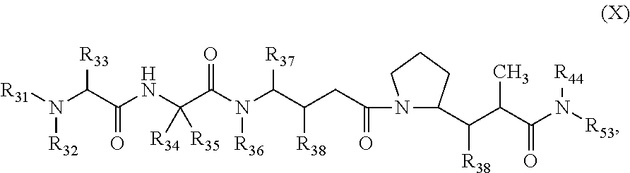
[R31]N(C(C(NC(C(N(C(C(CC(=O)N1C(C(C(C(N([R53])[R44])=O)C)[R38])CCC1)[R38])[R37])[R36])=O)([R34])[R35])=O)[R33])[R32]
